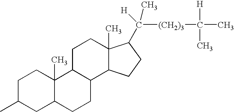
C1C(C)CC2C(C)(C1)C1C(CC2)C2C(C)(CC1)C(C([(CH2)3]C([H])(C)C)([H])C)CC2
